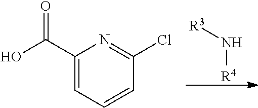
N([R4])[R3].C1(C(=O)O)=CC=CC(Cl)=N1
